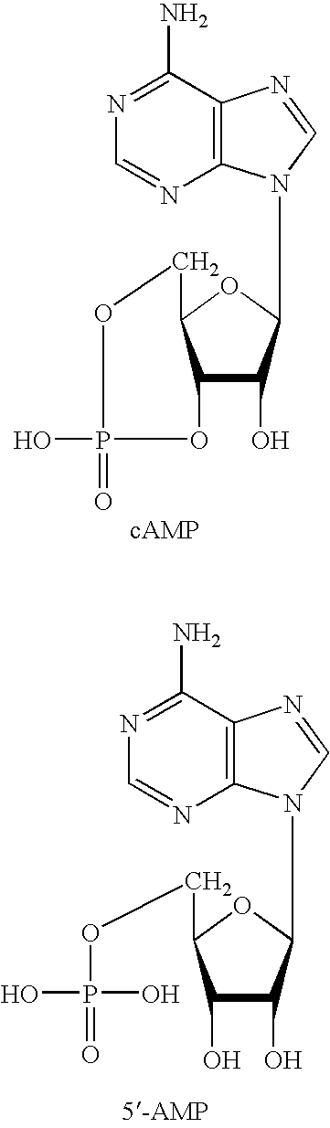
C12=C(C(N)=NC=N1)N=CN2C1C(O)C2C(O1)COP(O)(=O)O2.C12=C(C(N)=NC=N1)N=CN2C1C(O)C(O)C(COP(O)(O)=O)O1
